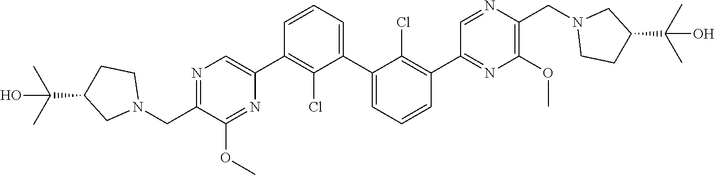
N1=C(CN2CCC(C(C)(C)O)C2)C(OC)=NC(C2=C(Cl)C(C3=CC=CC(C4=NC(OC)=C(CN5CCC(C(C)(C)O)C5)N=C4)=C3Cl)=CC=C2)=C1
